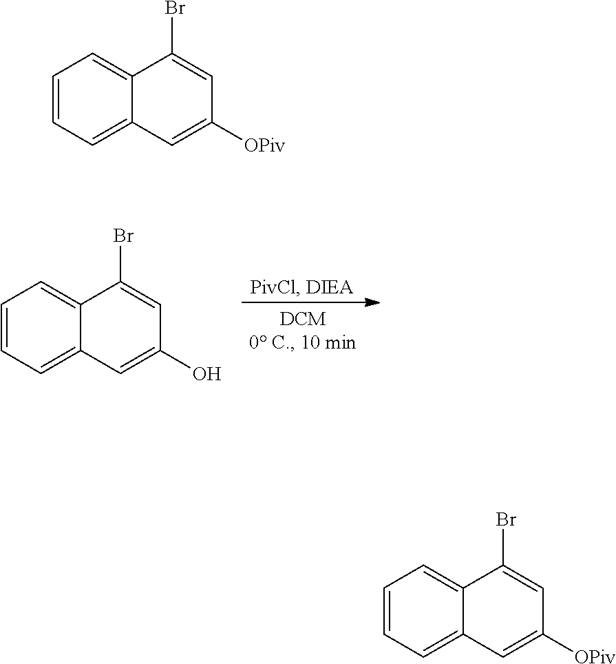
C1=CC=C2C(=C1)C(Br)=CC(O)=C2.C1=CC=C2C(=C1)C(Br)=CC([OPiv])=C2.C1=CC=C2C(=C1)C(Br)=CC([OPiv])=C2
